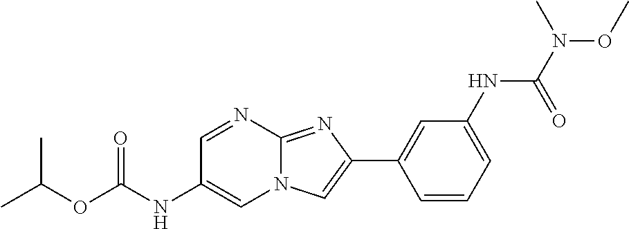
C1=NC2=NC(C3=CC(NC(N(C)OC)=O)=CC=C3)=CN2C=C1NC(OC(C)C)=O
